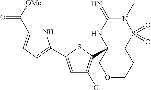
C12S(=O)(=O)N(C)C(=N)NC1(C1=C(Cl)C=C(C3=CC=C(C([OMe])=O)N3)S1)COCC2
